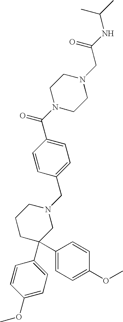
C1=C(C(N2CCN(CC(NC(C)C)=O)CC2)=O)C=CC(CN2CCCC(C3=CC=C(OC)C=C3)(C3=CC=C(OC)C=C3)C2)=C1
